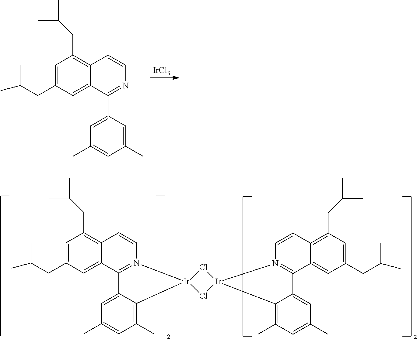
C1=C(CC(C)C)C=C2C(=C1CC(C)C)C=CN1=C2C2=CC(C)=CC(C)=C2[Ir]12Cl[Ir]1(Cl2)N2=C(C3=CC(CC(C)C)=CC(CC(C)C)=C3C=C2)C2=CC(C)=CC(C)=C12.[IrCl3].C1=C(CC(C)C)C=C2C(=C1CC(C)C)C=CN=C2C1=CC(C)=CC(C)=C1
